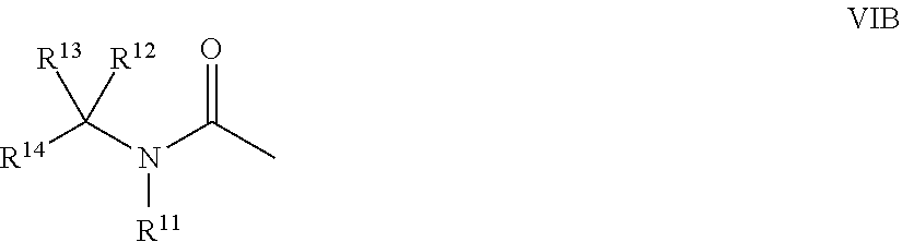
[R14]C(N(C(C)=O)[R11])([R13])[R12]
